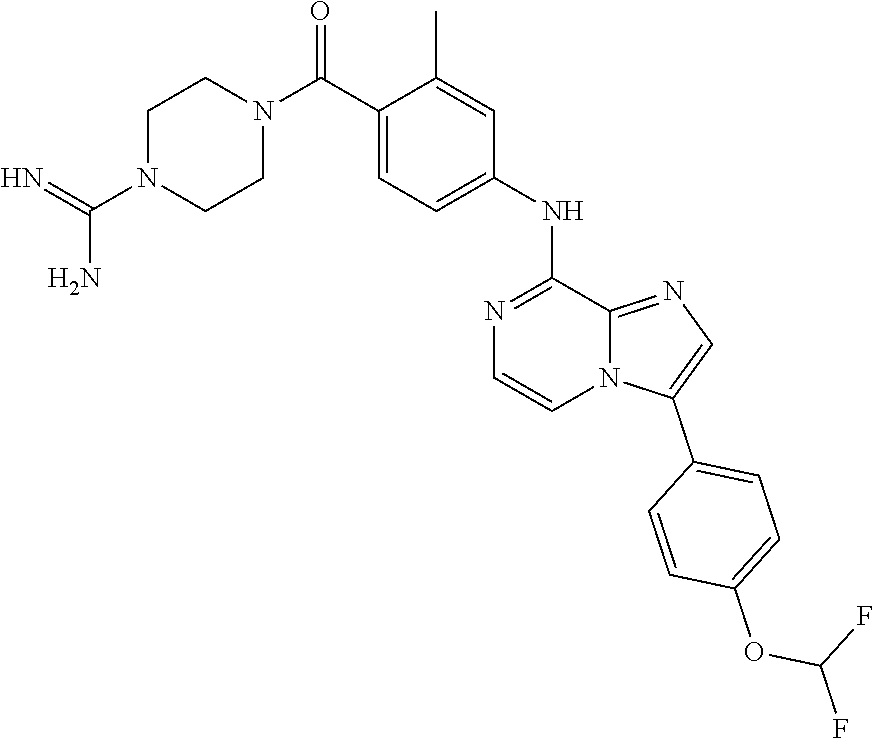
C1=C(NC2=NC=CN3C2=NC=C3C2=CC=C(OC(F)F)C=C2)C=C(C)C(C(N2CCN(C(=N)N)CC2)=O)=C1
